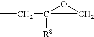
CCC1([R8])OC1
